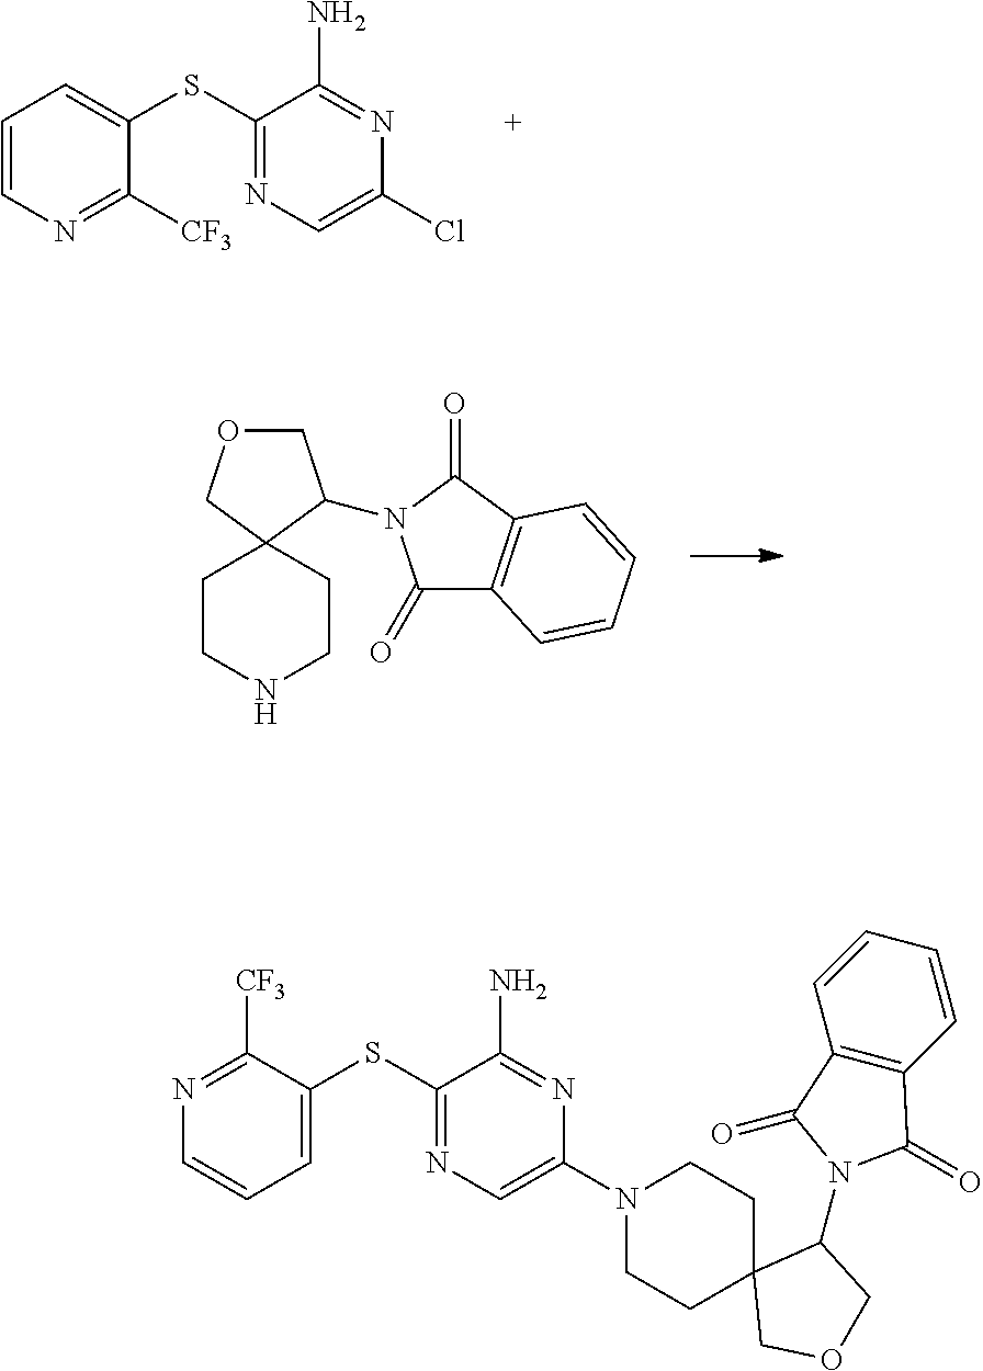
C1(SC2=NC=C(Cl)N=C2N)=CC=CN=C1[CF3].C1(=O)C2=C(C(=O)N1C1COCC13CCNCC3)C=CC=C2.C1=C(SC2=NC=C(N3CCC4(CC3)COCC4N3C(=O)C4=C(C=CC=C4)C3=O)N=C2N)C([CF3])=NC=C1
